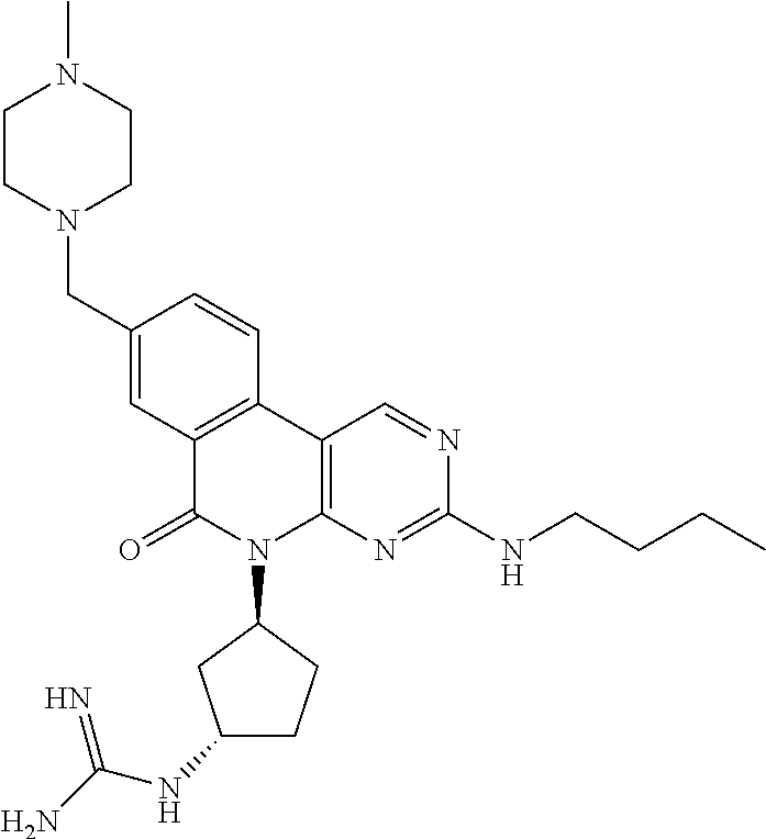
C1(CN2CCN(C)CC2)=CC2=C(C=C1)C1=C(N(C3CC(NC(N)=N)CC3)C2=O)N=C(NCCCC)N=C1
